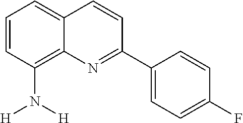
C1=CC(N([H])[H])=C2C(=C1)C=CC(C1=CC=C(F)C=C1)=N2
